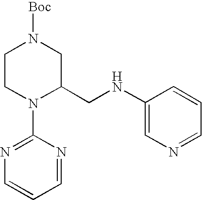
C1CN(C2=NC=CC=N2)C(CNC2=CN=CC=C2)CN1[Boc]
